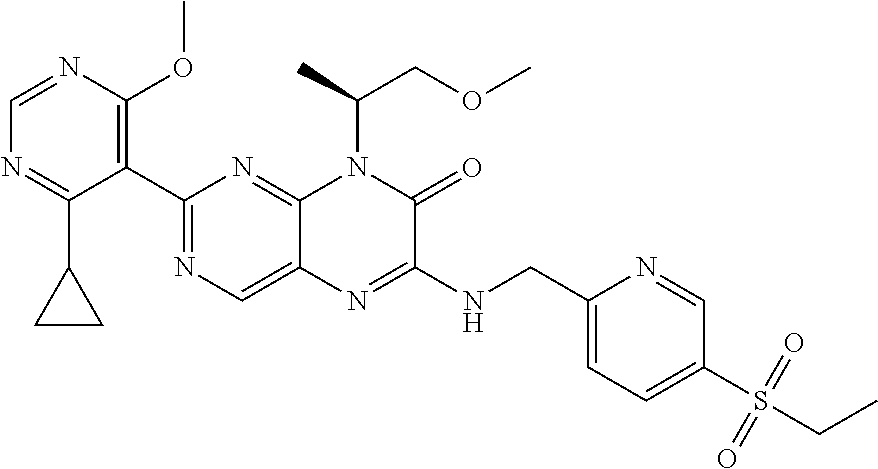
C1(C2=NC=C3C(=N2)N(C(COC)C)C(=O)C(NCC2=CC=C(S(=O)(=O)CC)C=N2)=N3)=C(OC)N=CN=C1C1CC1
